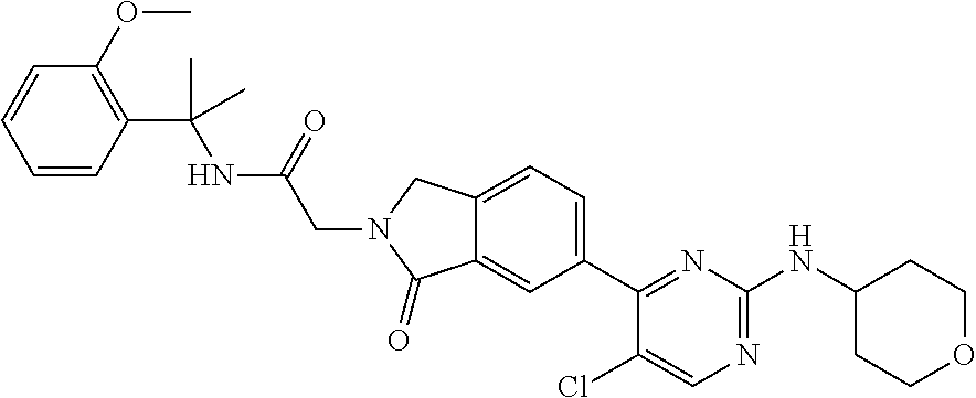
C1(Cl)=CN=C(NC2CCOCC2)N=C1C1=CC=C2C(=C1)C(=O)N(CC(=O)NC(C1=C(OC)C=CC=C1)(C)C)C2
